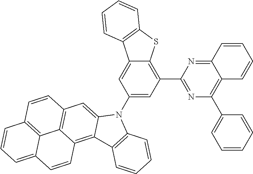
C12=NC(C3=C4C(=CC(N5C6=CC7=C8C(=C6C6=C5C=CC=C6)C=CC5=CC=CC(=C85)C=C7)=C3)C3=C(S4)C=CC=C3)=NC(C3=CC=CC=C3)=C1C=CC=C2
